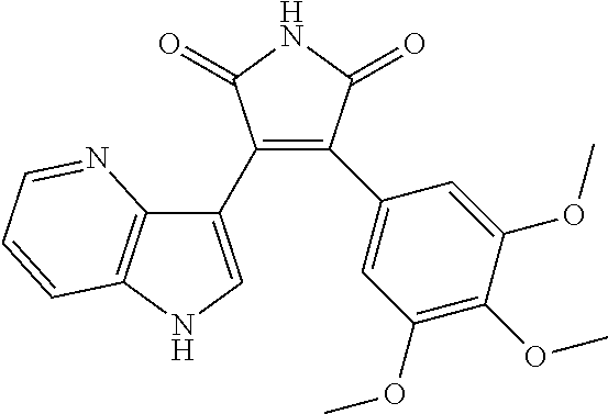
C1(C2=C(C3=CC(OC)=C(OC)C(OC)=C3)C(=O)NC2=O)=CNC2=C1N=CC=C2
